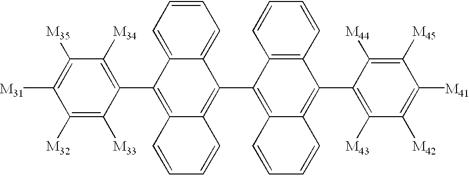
C1=CC=C2C(=C1)C(C1=C3C(=C(C4=C([M43])C([M42])=C([M41])C([M45])=C4[M44])C4=C1C=CC=C4)C=CC=C3)=C1C(=C2C2=C([M34])C([M35])=C([M31])C([M32])=C2[M33])C=CC=C1
